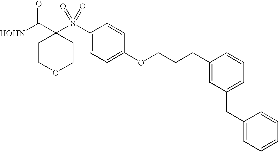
[HOHN]C(C1(S(C2=CC=C(OCCCC3=CC(CC4=CC=CC=C4)=CC=C3)C=C2)(=O)=O)CCOCC1)=O
